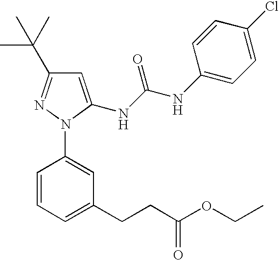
C1=C(NC(NC2=CC=C(Cl)C=C2)=O)N(C2=CC(CCC(OCC)=O)=CC=C2)N=C1C(C)(C)C
